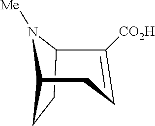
C12CCC(N1[Me])C([CO2H])=CC2
